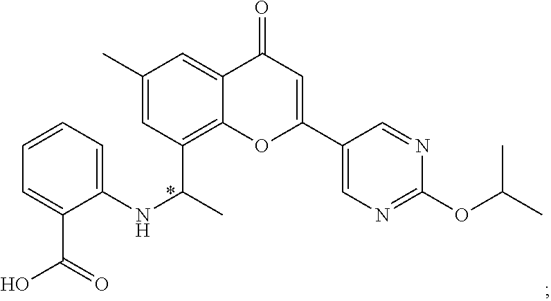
C1=CC=C(NC(C)C2=C3C(=CC(C)=C2)C(=O)C=C(C2=CN=C(OC(C)C)N=C2)O3)C(C(=O)O)=C1
